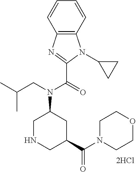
C1NCC(C(=O)N2CCOCC2)CC1N(C(C1=NC2=C(N1C1CC1)C=CC=C2)=O)CC(C)C
